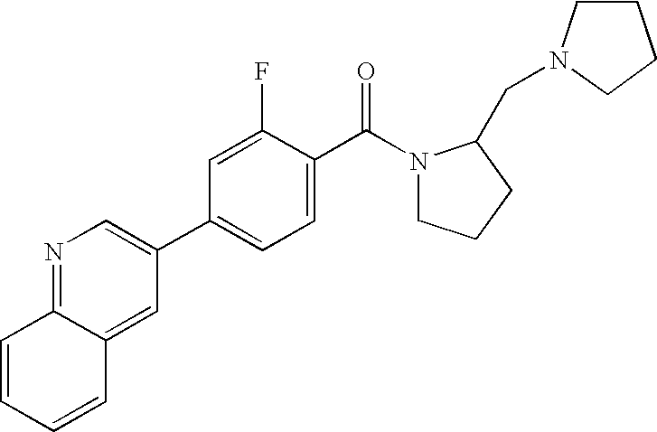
C12=NC=C(C3=CC=C(C(=O)N4CCCC4CN4CCCC4)C(F)=C3)C=C1C=CC=C2
